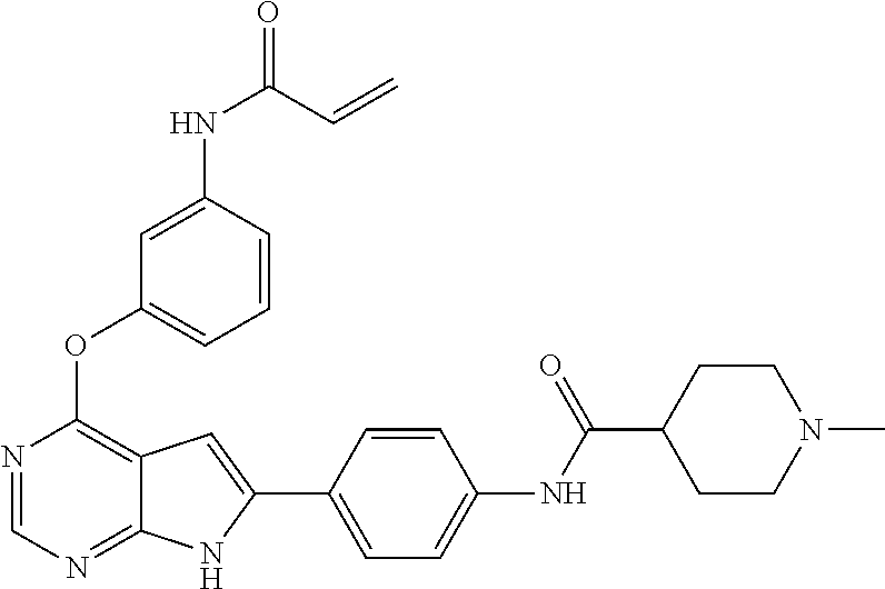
N1=CN=C2C(=C1OC1=CC=CC(NC(=O)C=C)=C1)C=C(C1=CC=C(NC(C3CCN(C)CC3)=O)C=C1)N2
